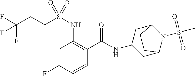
C1=C(F)C=CC(C(=O)NC2CC3N(S(C)(=O)=O)C(C2)CC3)=C1NS(CCC(F)(F)F)(=O)=O
